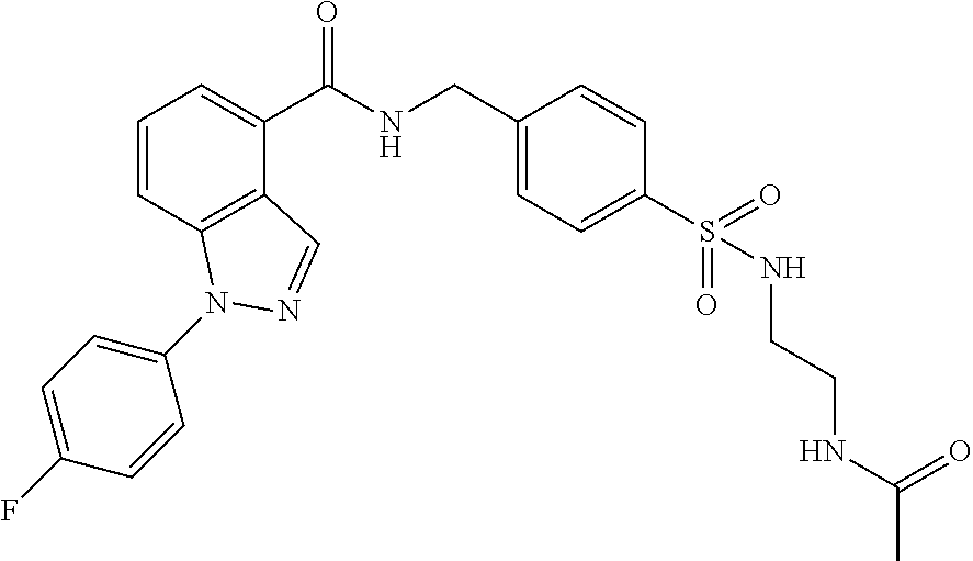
C1=CC2=C(C(C(NCC3=CC=C(S(=O)(=O)NCCNC(C)=O)C=C3)=O)=C1)C=NN2C1=CC=C(F)C=C1
